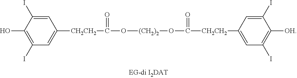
C1=C(I)C(O)=C(I)C=C1[CH2CH2]C(=O)O[(CH2)2]OC([CH2CH2]C1=CC(I)=C([OH])C(I)=C1)=O
